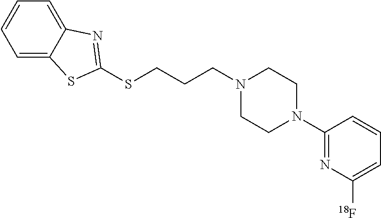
C1=C2C(=CC=C1)N=C(SCCCN1CCN(C3=NC([18F])=CC=C3)CC1)S2
